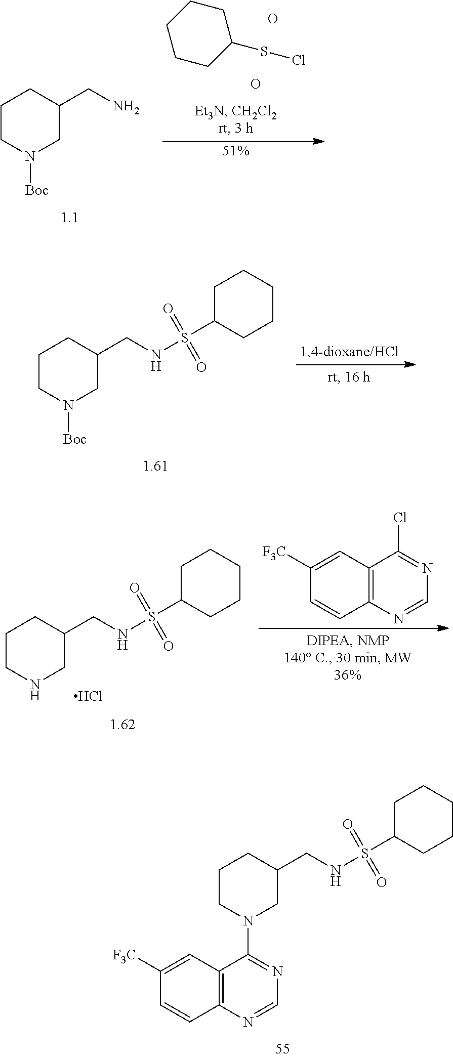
[51%].C1CCCC(SCl)C1.O.O.C1CN([Boc])CC(CN)C1.[Boc]N1CCCC(CNS(C2CCCCC2)(=O)=O)C1.C1CNCC(CNS(C2CCCCC2)(=O)=O)C1.Cl.C1=NC2=C(C(Cl)=N1)C=C([F3C])C=C2.C1=NC2=C(C(N3CCCC(CNS(C4CCCCC4)(=O)=O)C3)=N1)C=C([F3C])C=C2
